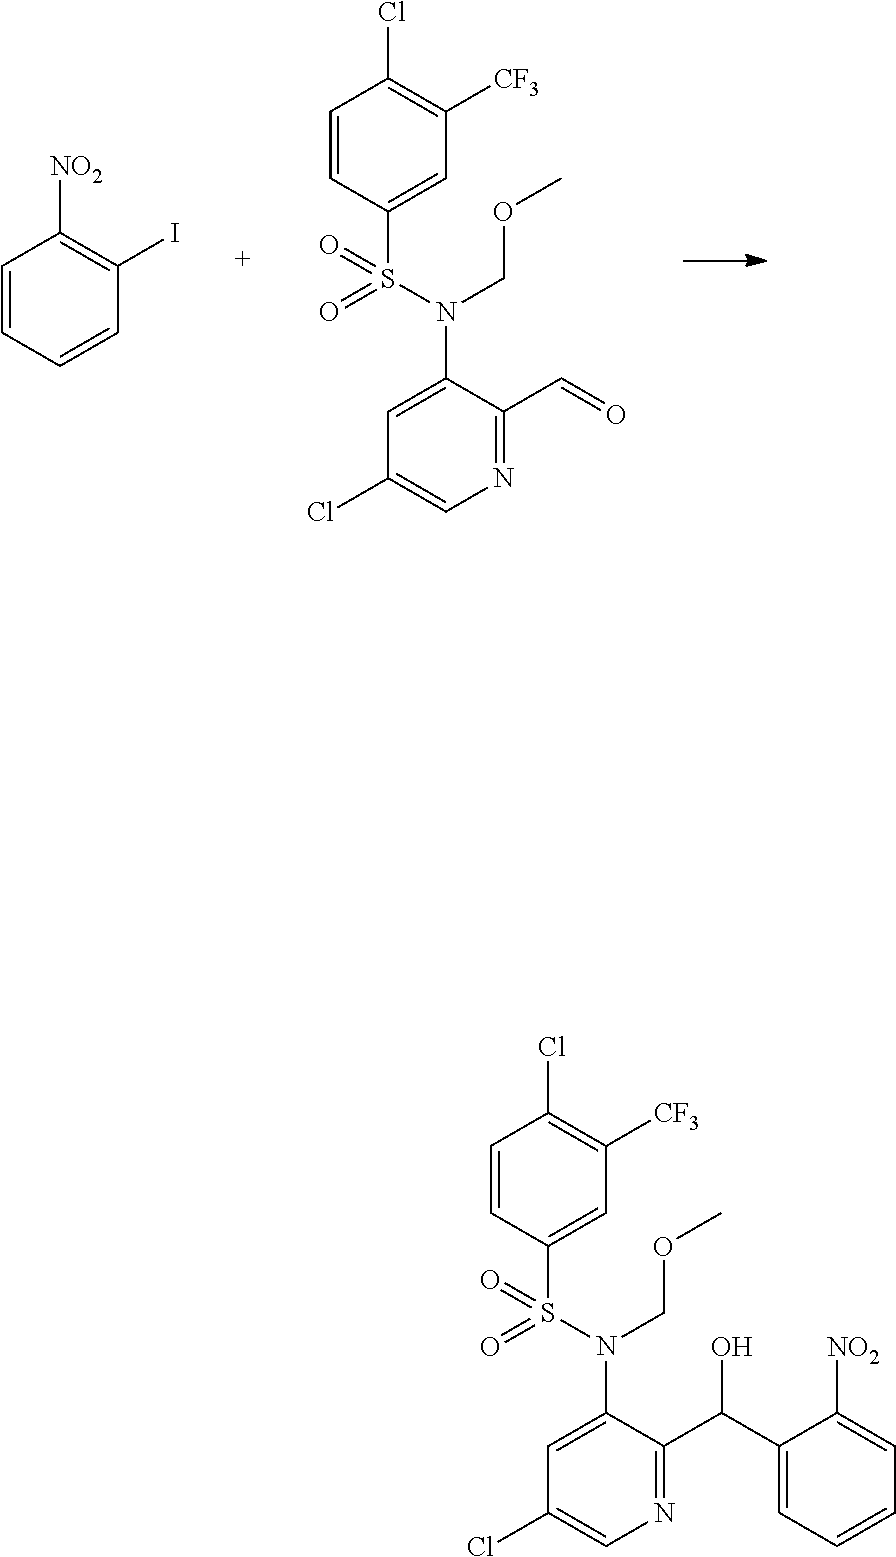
C1=CC=CC(I)=C1[NO2].C1=CC(S(=O)(=O)N(COC)C2=CC(Cl)=CN=C2C=O)=CC([CF3])=C1Cl.C1=CC(S(=O)(=O)N(COC)C2=CC(Cl)=CN=C2C(C2=CC=CC=C2[NO2])O)=CC([CF3])=C1Cl
